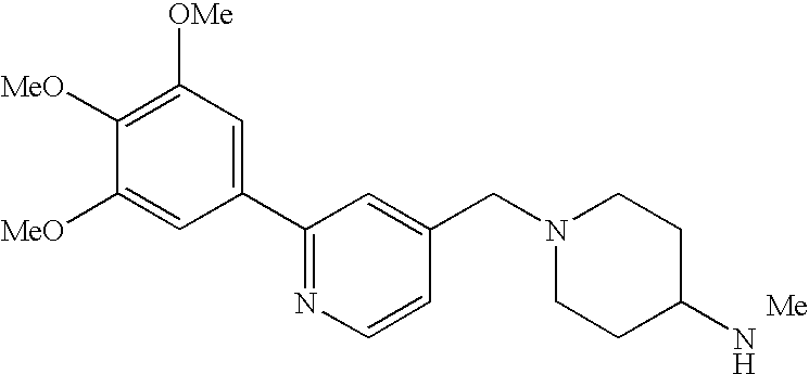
C1(C2=NC=CC(CN3CCC(N)CC3)=C2)=CC([OMe])=C([MeO])C([MeO])=C1
